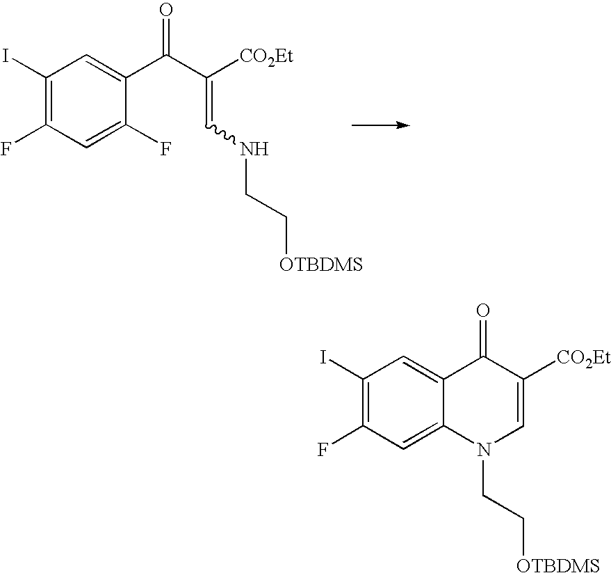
C1(I)=C(F)C=C(F)C(C(C([CO2Et])=CNCC[OTBDMS])=O)=C1.C1(I)=C(F)C=C2C(=C1)C(=O)C([CO2Et])=CN2CC[OTBDMS]
